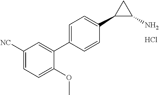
C1([NC])=CC=C(OC)C(C2=CC=C(C3C(N)C3)C=C2)=C1.Cl
